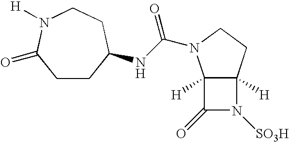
C1CC(NC(N2C3([H])C([H])(CC2)N([SO3H])C3=O)=O)CCN([H])C1=O
